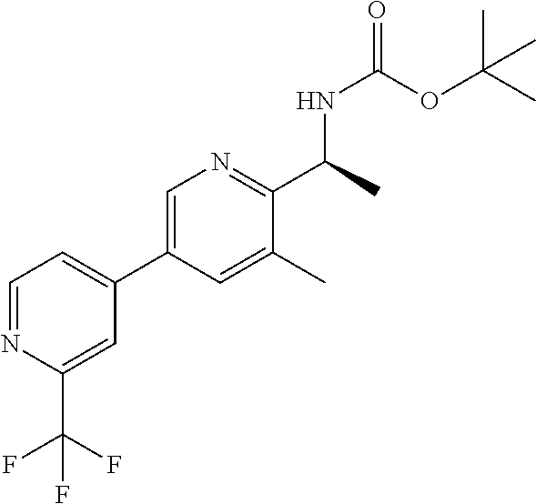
C1=C(C2=CC=NC(C(F)(F)F)=C2)C=C(C)C(C(NC(OC(C)(C)C)=O)C)=N1
